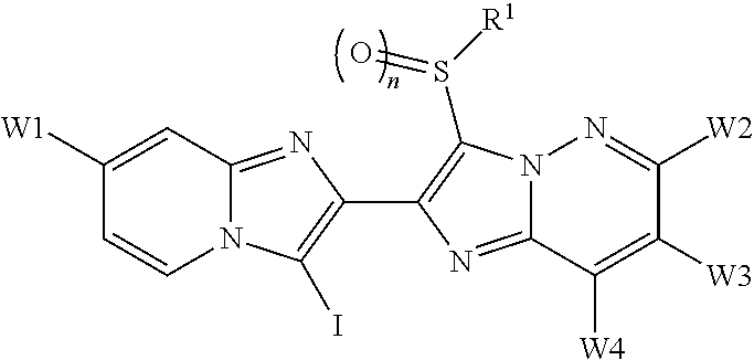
C1([W1])=CC2=NC(C3=C(S([R1])=O)N4C(=N3)C([W4])=C([W3])C([W2])=N4)=C(I)N2C=C1
